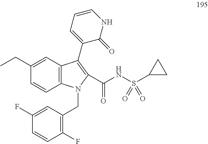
C12=C(N(CC3=C(F)C=CC(F)=C3)C(C(NS(C3CC3)(=O)=O)=O)=C1C1=CC=CNC1=O)C=CC(CC)=C2
